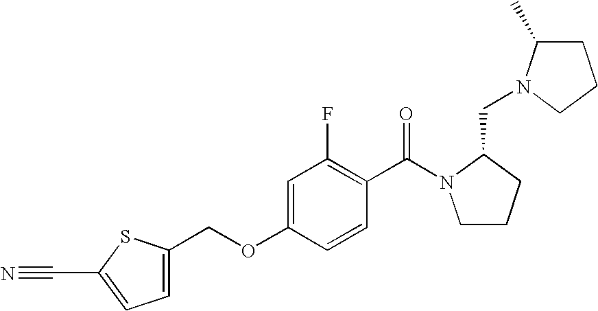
C1CCC(CN2C(C)CCC2)N1C(C1=C(F)C=C(OCC2=CC=C(C#N)S2)C=C1)=O
